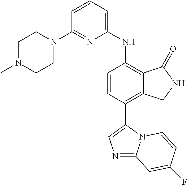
C1=CC=C(NC2=C3C(=C(C4=CN=C5N4C=CC(F)=C5)C=C2)CNC3=O)N=C1N1CCN(C)CC1
